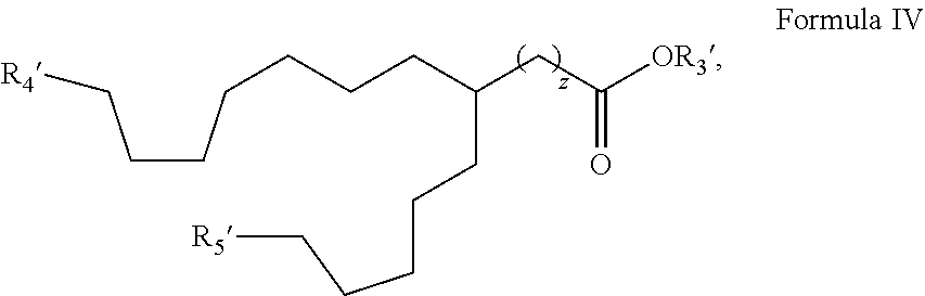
C(CCC(CC([OR3])=O)CCCCC[R5])CCCC[R4]
